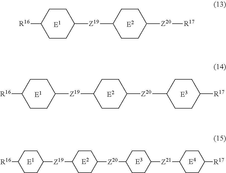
C1CC([Z19]C2CCC([Z20]C3CCC([R17])CC3)CC2)CCC1[R16].C1CC([Z19]C2CCC([Z20][R17])CC2)CCC1[R16].C1CC([Z19]C2CCC([Z20]C3CCC([Z21]C4CCC([R17])CC4)CC3)CC2)CCC1[R16]
